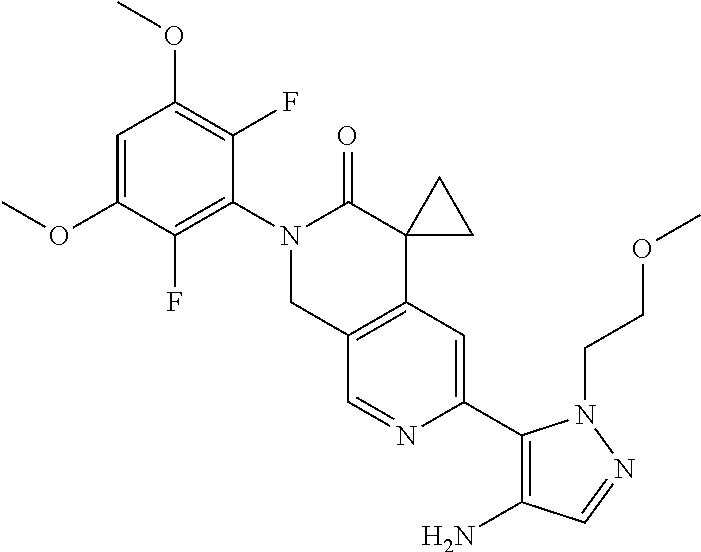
C1=C(OC)C(F)=C(N2CC3=C(C4(C2=O)CC4)C=C(C2=C(N)C=NN2CCOC)N=C3)C(F)=C1OC
